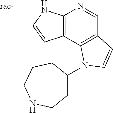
C12=C(C3=C(C=N1)C=CN3C1CCNCCC1)C=CN2
